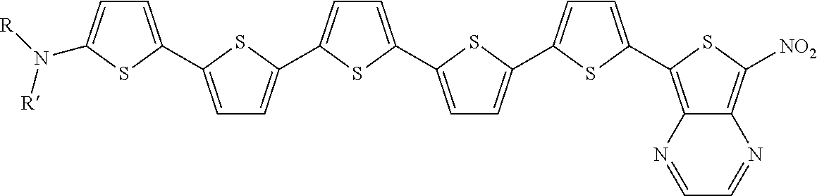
C1=C(C2=CC=C(C3=CC=C(C4=CC=C(C5=CC=C(C6=C7C(=C([NO2])S6)N=CC=N7)S5)S4)S3)S2)SC(N([R])[R])=C1
